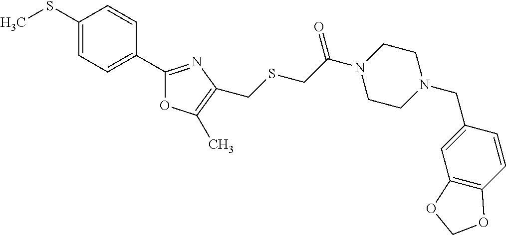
C1(SC)=CC=C(C2=NC(CSCC(=O)N3CCN(CC4=CC5=C(C=C4)OCO5)CC3)=C(C)O2)C=C1
